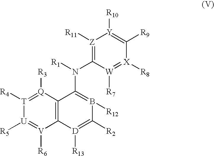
[T]1([R4])=[Q]([R3])C2=C([V]([R6])=[U]1[R5])[D]([R13])=C([R2])B([R12])=C2N(C1=[Z]([R11])[Y]([R10])=C([R9])[X]([R8])=[W]1[R7])[R1]
